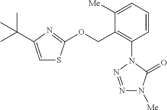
C1=C(C(C)(C)C)N=C(OCC2=C(N3N=NN([Me])C3=O)C=CC=C2[Me])S1
